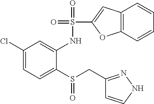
C1(Cl)=CC=C(S(CC2=NNC=C2)=O)C(NS(=O)(=O)C2=CC3=C(C=CC=C3)O2)=C1
